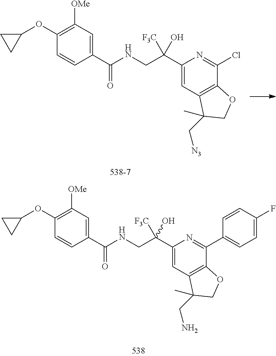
C1(C(NCC(C2=CC3=C(C(Cl)=N2)OCC3(C)C[N3])([F3C])O)=O)=CC([OMe])=C(OC2CC2)C=C1.C1(C(NCC(C2=CC3=C(C(C4=CC=C(F)C=C4)=N2)OCC3(C)CN)([F3C])O)=O)=CC([OMe])=C(OC2CC2)C=C1
